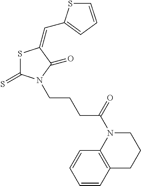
C1=CC=C(C=C2SC(=S)N(CCCC(=O)N3C4=C(CCC3)C=CC=C4)C2=O)S1
